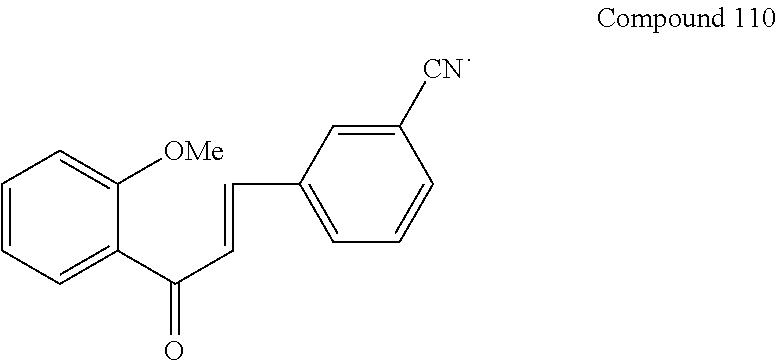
C1=CC=C(C(C=CC2=CC=CC([CN])=C2)=O)C([OMe])=C1
